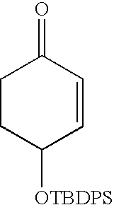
C1CC([OTBDPS])C=CC1=O
